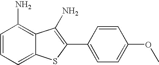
C1(C2=CC=C(OC)C=C2)=C(N)C2=C(N)C=CC=C2S1
